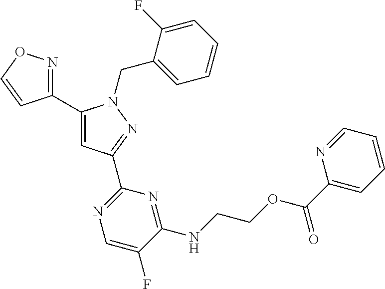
C1(C2=CC(C3=NC=C(F)C(NCCOC(C4=CC=CC=N4)=O)=N3)=NN2CC2=CC=CC=C2F)=NOC=C1
